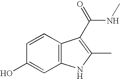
C12=C(C=CC(O)=C1)C(C(=O)NC)=C(C)N2
